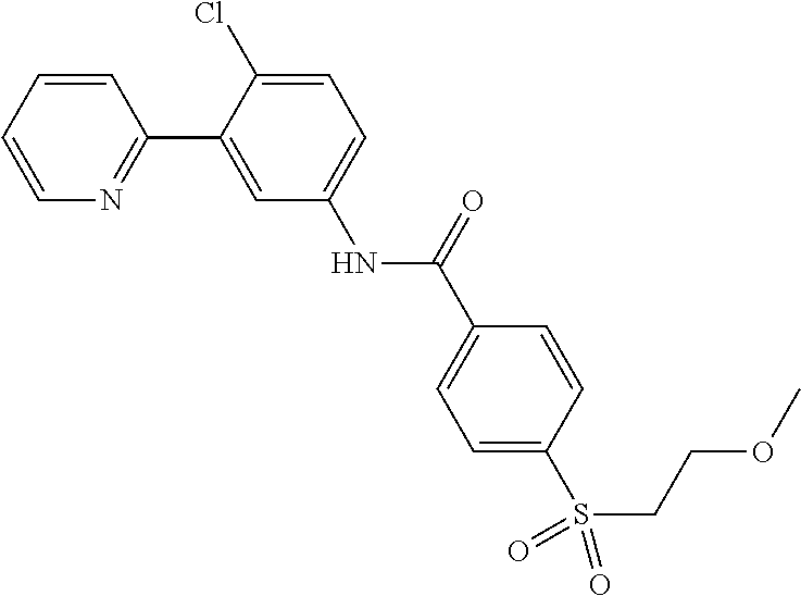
C1=CC=CN=C1C1=CC(NC(C2=CC=C(S(=O)(=O)CCOC)C=C2)=O)=CC=C1Cl
